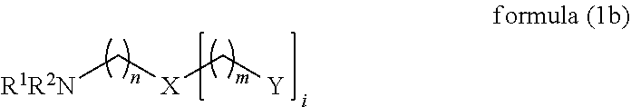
[R1R2N]C[X]C[Y]
